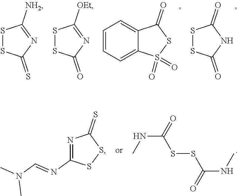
C12=CC=CC=C1S(=O)(=O)SC2=O.S1SC(=O)NC1=O.S1SC(=S)N=C1[NH2].S1SC(=O)N=C1[OEt].CNC(=O)SSC(NC)=O.N1=C(N=CN(C)C)SSC1=S
